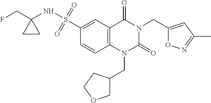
O1C(CN2C(=O)N(CC3COCC3)C3=C(C2=O)C=C(S(NC2(CF)CC2)(=O)=O)C=C3)=CC(C)=N1
